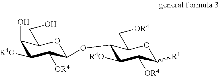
C1(O)C([R4O])C([OR4])C(OC2C([R4O])C([OR4])C([R1])OC2C[OR4])OC1CO
